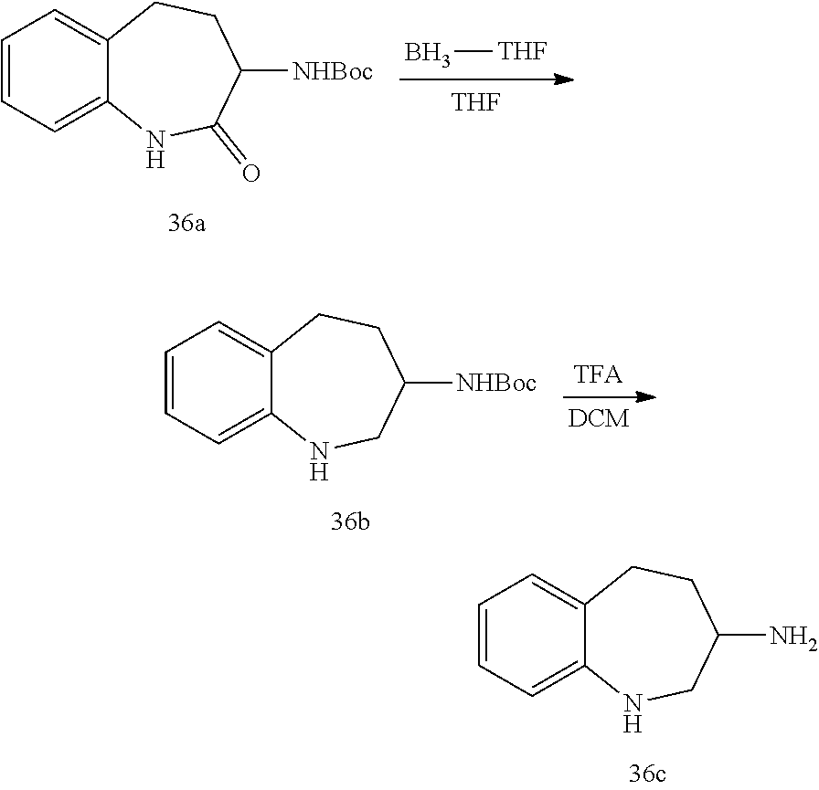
B[THF].[THF].C1([NHBoc])C(=O)NC2=CC=CC=C2CC1.C1([NHBoc])CNC2=CC=CC=C2CC1.C1(N)CNC2=CC=CC=C2CC1
